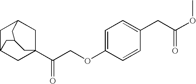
C1C2CC3(C(COC4=CC=C(CC(=O)OC)C=C4)=O)CC1CC(C2)C3
